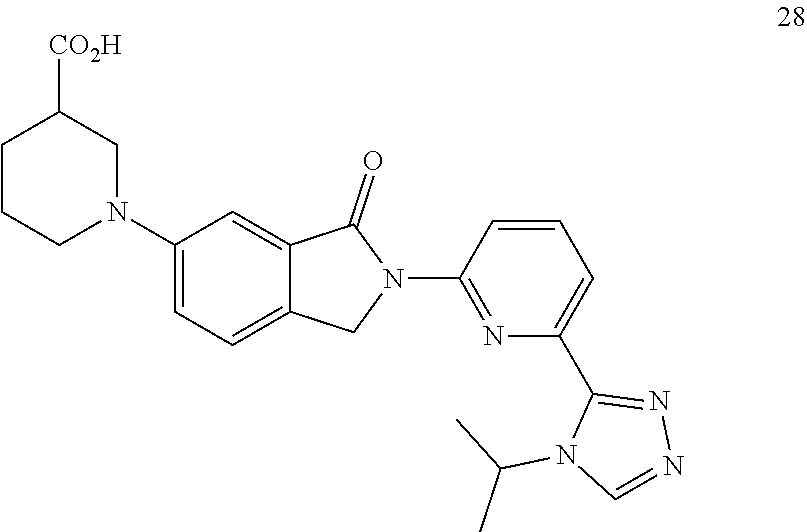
C1CCN(C2=CC=C3C(=C2)C(=O)N(C2=NC(C4=NN=CN4C(C)C)=CC=C2)C3)CC1[CO2H]
